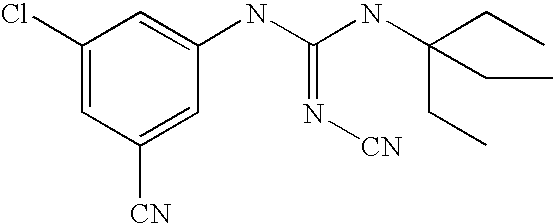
C1(Cl)=CC([CN])=CC(NC(NC(CC)(CC)CC)=N[CN])=C1
